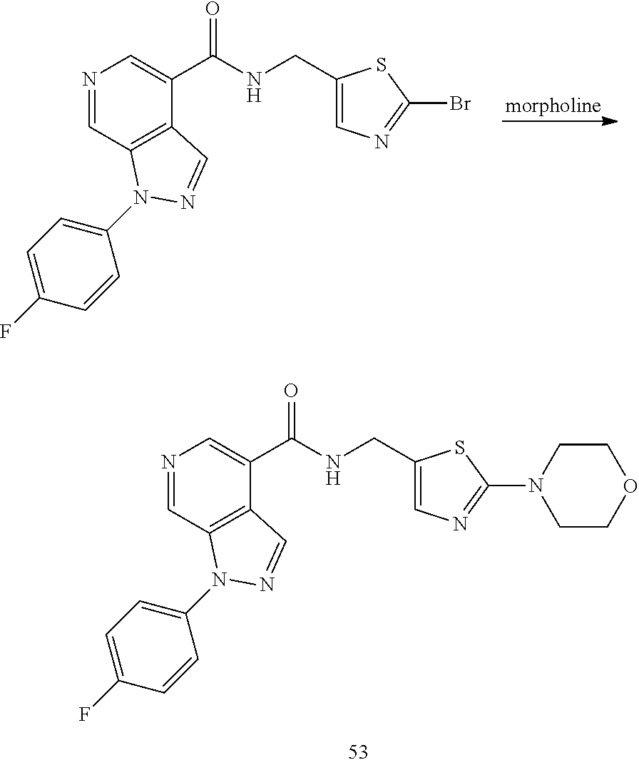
[morpholine].N1=CC2=C(C(C(NCC3=CN=C(Br)S3)=O)=C1)C=NN2C1=CC=C(F)C=C1.N1=CC2=C(C(C(NCC3=CN=C(N4CCOCC4)S3)=O)=C1)C=NN2C1=CC=C(F)C=C1
